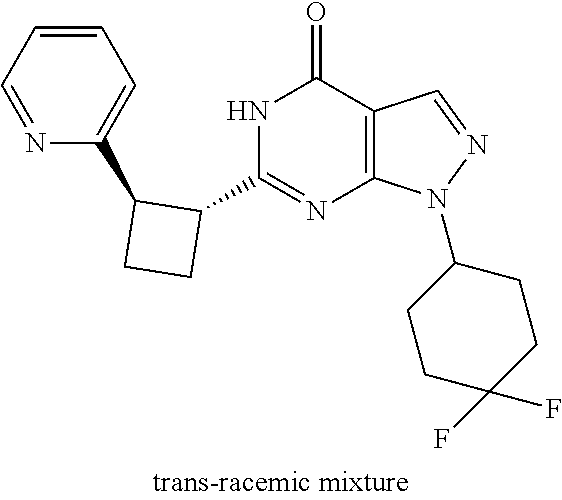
C1CC(C2=NC3=C(C(=O)N2)C=NN3C2CCC(F)(F)CC2)C1C1=CC=CC=N1
